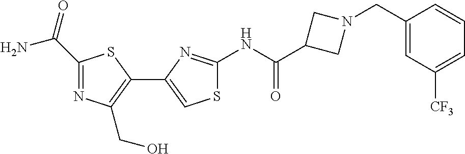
C1(NC(C2CN(CC3=CC([CF3])=CC=C3)C2)=O)=NC(C2=C(CO)N=C(C(N)=O)S2)=CS1
